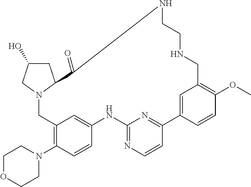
C1C(O)CN2C1C(=O)NCCNCC1=C(OC)C=CC(=C1)C1=NC(=NC=C1)NC1=CC(=C(N3CCOCC3)C=C1)C2
